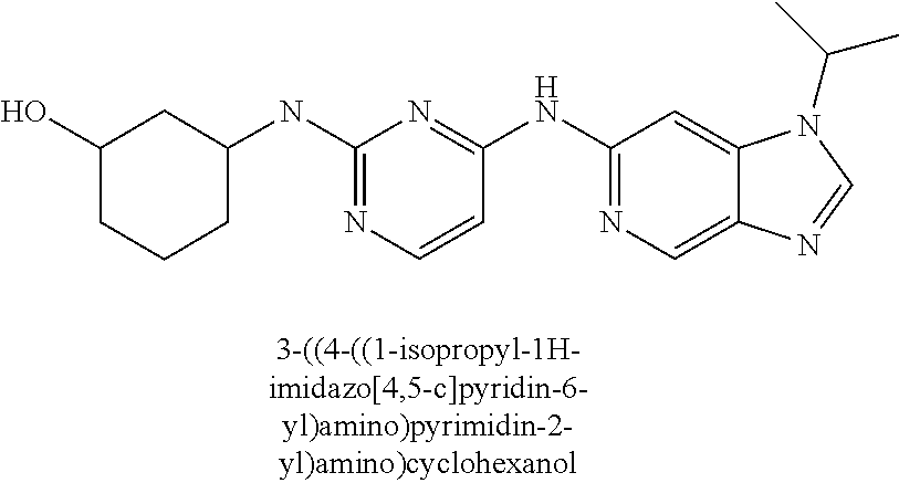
C1=CC(NC2=NC=C3C(=C2)N(C(C)C)C=N3)=NC(NC2CC(O)CCC2)=N1
